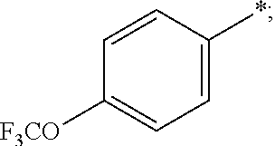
[F3CO]C1=CC=C(*)C=C1
